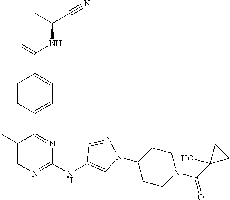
C(C(NC(C1=CC=C(C2=NC(NC3=CN(C4CCN(C(C5(O)CC5)=O)CC4)N=C3)=NC=C2C)C=C1)=O)C)#N
